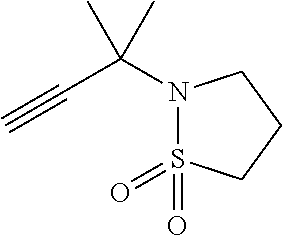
C(C(N1S(=O)(=O)CCC1)(C)C)#C
